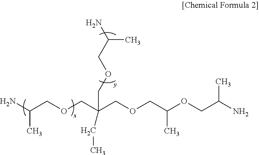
NC(COCC(COCC(OCC(N)C)C)(CC)COCC(N)C)C
